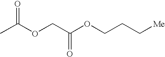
O=C(OCC(OCCC[Me])=O)C
